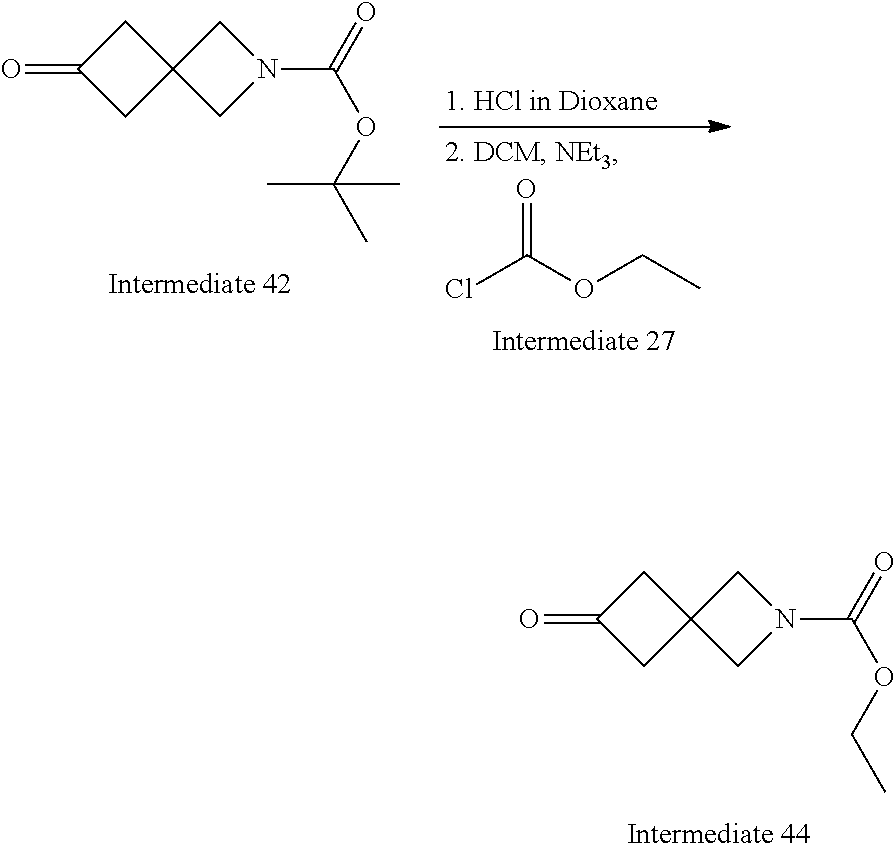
O=C1CC2(C1)CN(C(=O)OCC)C2.O=C1CC2(C1)CN(C(=O)OC(C)(C)C)C2.ClC(OCC)=O
